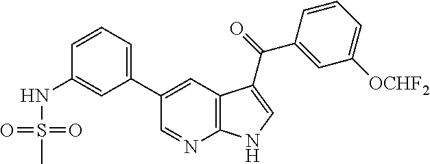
C1(C2=CC3=C(N=C2)NC=C3C(=O)C2=CC([OCHF2])=CC=C2)=CC=CC(NS(C)(=O)=O)=C1
